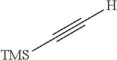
[TMS]C#C[H]
